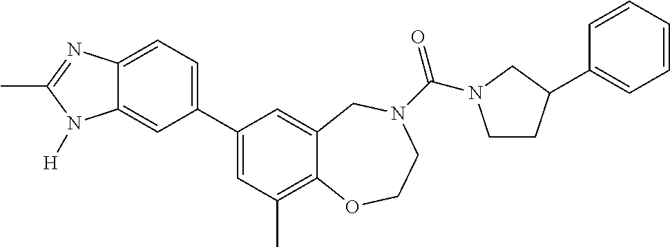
C12=CC=C(C3=CC(C)=C4C(=C3)CN(C(=O)N3CCC(C5=CC=CC=C5)C3)CCO4)C=C1N([H])C(C)=N2
